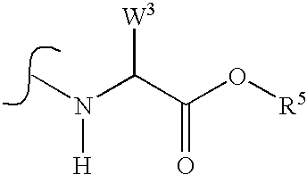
N(C)(C(C(O[R5])=O)[W3])[H]
